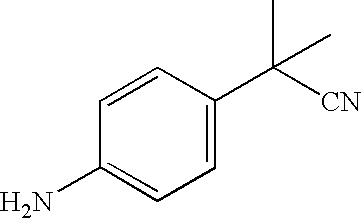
C1=CC(C([CN])(C)C)=CC=C1N
